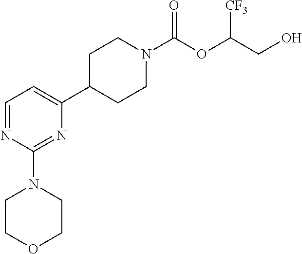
C1=NC(N2CCOCC2)=NC(C2CCN(C(OC(CO)[CF3])=O)CC2)=C1
